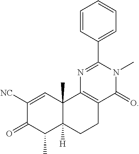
C1([NC])=CC2(C)C([H])(C(C)C1=O)CCC1=C2N=C(C2=CC=CC=C2)N(C)C1=O
